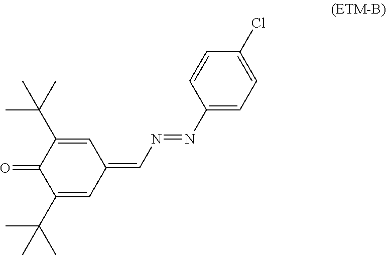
C1=C(Cl)C=CC(N=NC=C2C=C(C(C)(C)C)C(=O)C(C(C)(C)C)=C2)=C1
